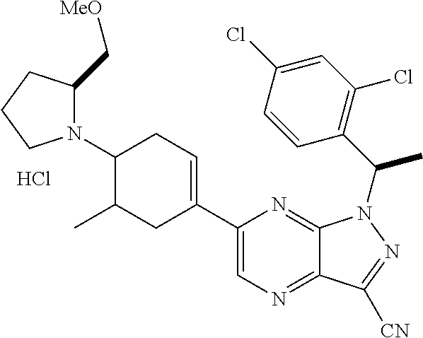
N1(C2C(C)CC(C3=CN=C4C(=N3)N(C(C3=C(Cl)C=C(Cl)C=C3)C)N=C4[CN])=CC2)C(C[MeO])CCC1.Cl
